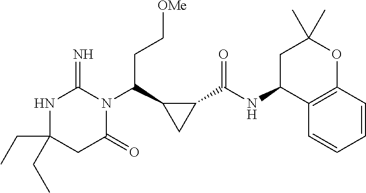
C1(C(N2C(=N)NC(CC)(CC)CC2=O)CC[OMe])CC1C(NC1C2=C(OC(C)(C)C1)C=CC=C2)=O
